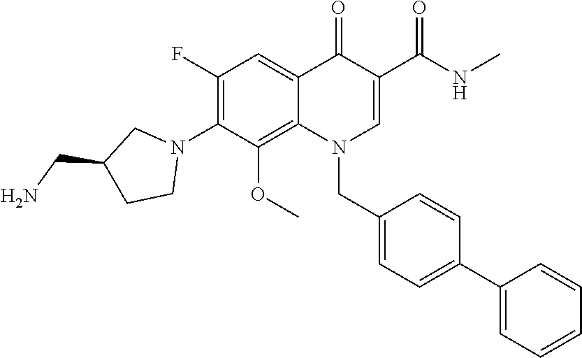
C1(F)=C(N2CC(CN)CC2)C(OC)=C2C(=C1)C(=O)C(C(NC)=O)=CN2CC1=CC=C(C2=CC=CC=C2)C=C1
